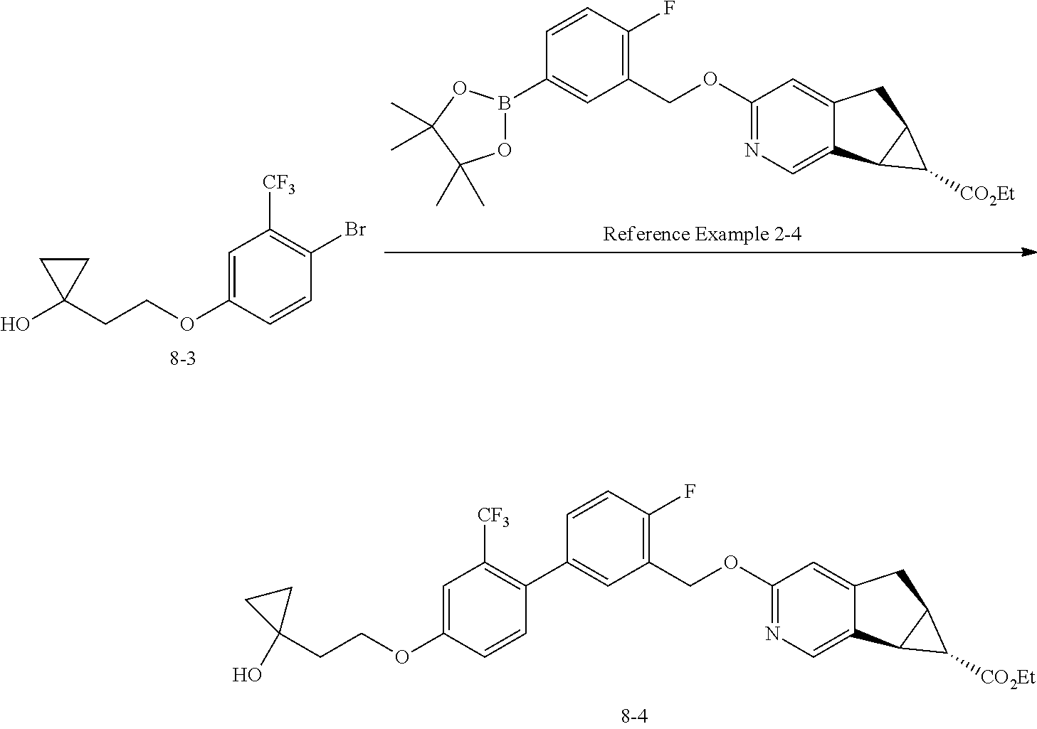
C1=C(OCCC2(O)CC2)C=CC(Br)=C1[CF3].O1B(C2=CC(COC3=NC=C4C(=C3)CC3C4C3[CO2Et])=C(F)C=C2)OC(C)(C)C1(C)C.C1(COC2=NC=C3C(=C2)CC2C3C2[CO2Et])=C(F)C=CC(C2=C([CF3])C=C(OCCC3(O)CC3)C=C2)=C1
